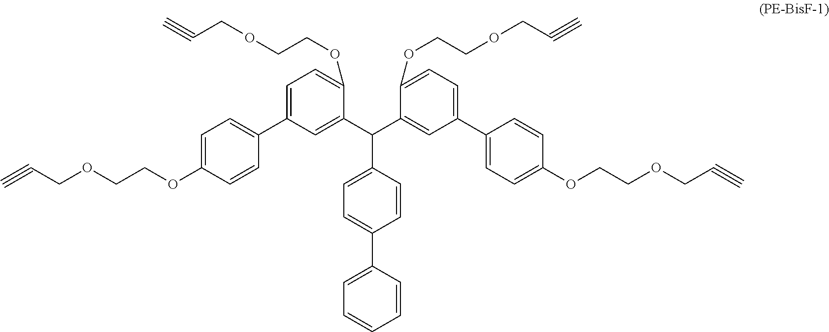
C1=C(OCCOCC#C)C=CC(C2=CC=C(OCCOCC#C)C(C(C3=CC(C4=CC=C(OCCOCC#C)C=C4)=CC=C3OCCOCC#C)C3=CC=C(C4=CC=CC=C4)C=C3)=C2)=C1
